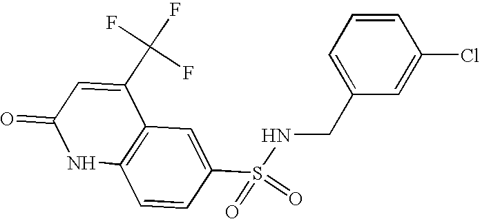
C12=C(C=C(S(=O)(=O)NCC3=CC=CC(Cl)=C3)C=C1)C(C(F)(F)F)=CC(=O)N2
